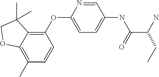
C1=NC(OC2=C3C(=C(C)C=C2)OCC3(C)C)=CC=C1NC(C(N)CC)=O
